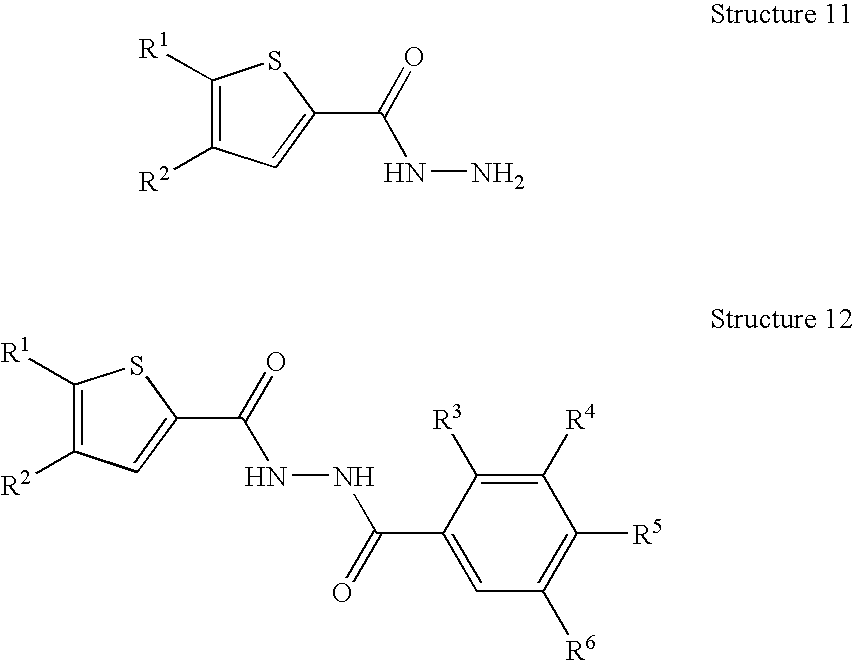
C1=C(C(=O)NNC(=O)C2=CC([R2])=C([R1])S2)C([R3])=C([R4])C([R5])=C1[R6].NNC(=O)C1=CC([R2])=C([R1])S1
